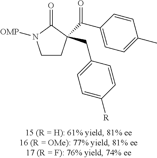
C1CC(C(C2=CC=C(C)C=C2)=O)(CC2=CC=C([R])C=C2)C(=O)N1[OMP]
